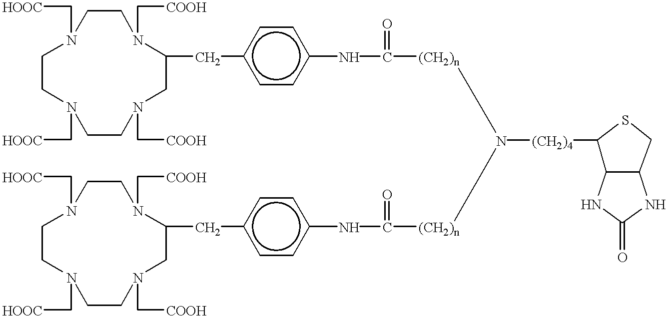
O=C([(CH2)n]N([(CH2)n]C(=O)Nc1ccc(CC2N(C[COOH])CCN(C[HOOC])CCN(C[HOOC])CCN(C[COOH])C2)cc1)[(CH2)4]C1C2C(CS1)NC(=O)N2)Nc1ccc(CC2N(C[COOH])CCN(C[HOOC])CCN(C[HOOC])CCN(C[COOH])C2)cc1
